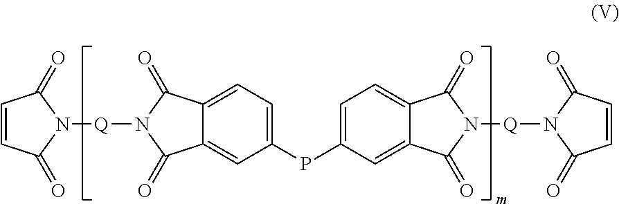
C1=CC(=O)N([Q]N2C(=O)C3=CC=C(PC4=CC=C5C(=C4)C(=O)N([Q]N4C(=O)C=CC4=O)C5=O)C=C3C2=O)C1=O
